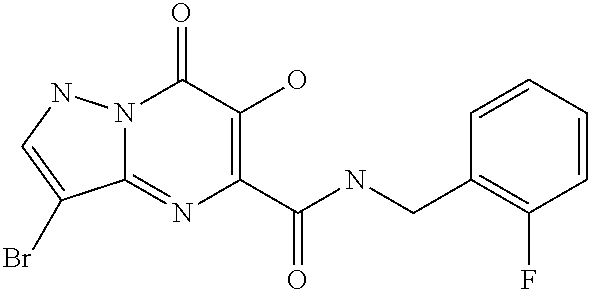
N12C(=NC(C(NCC3=C(F)C=CC=C3)=O)=C(O)C1=O)C(Br)=CN2
